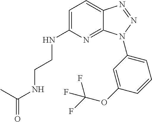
C1=C(NCCNC(C)=O)N=C2C(=C1)N=NN2C1=CC=CC(OC(F)(F)F)=C1
